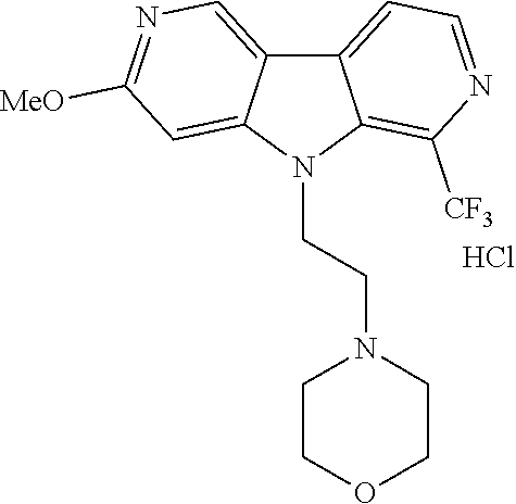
C12=CC=NC([CF3])=C1N(CCN1CCOCC1)C1=CC([MeO])=NC=C21.Cl
